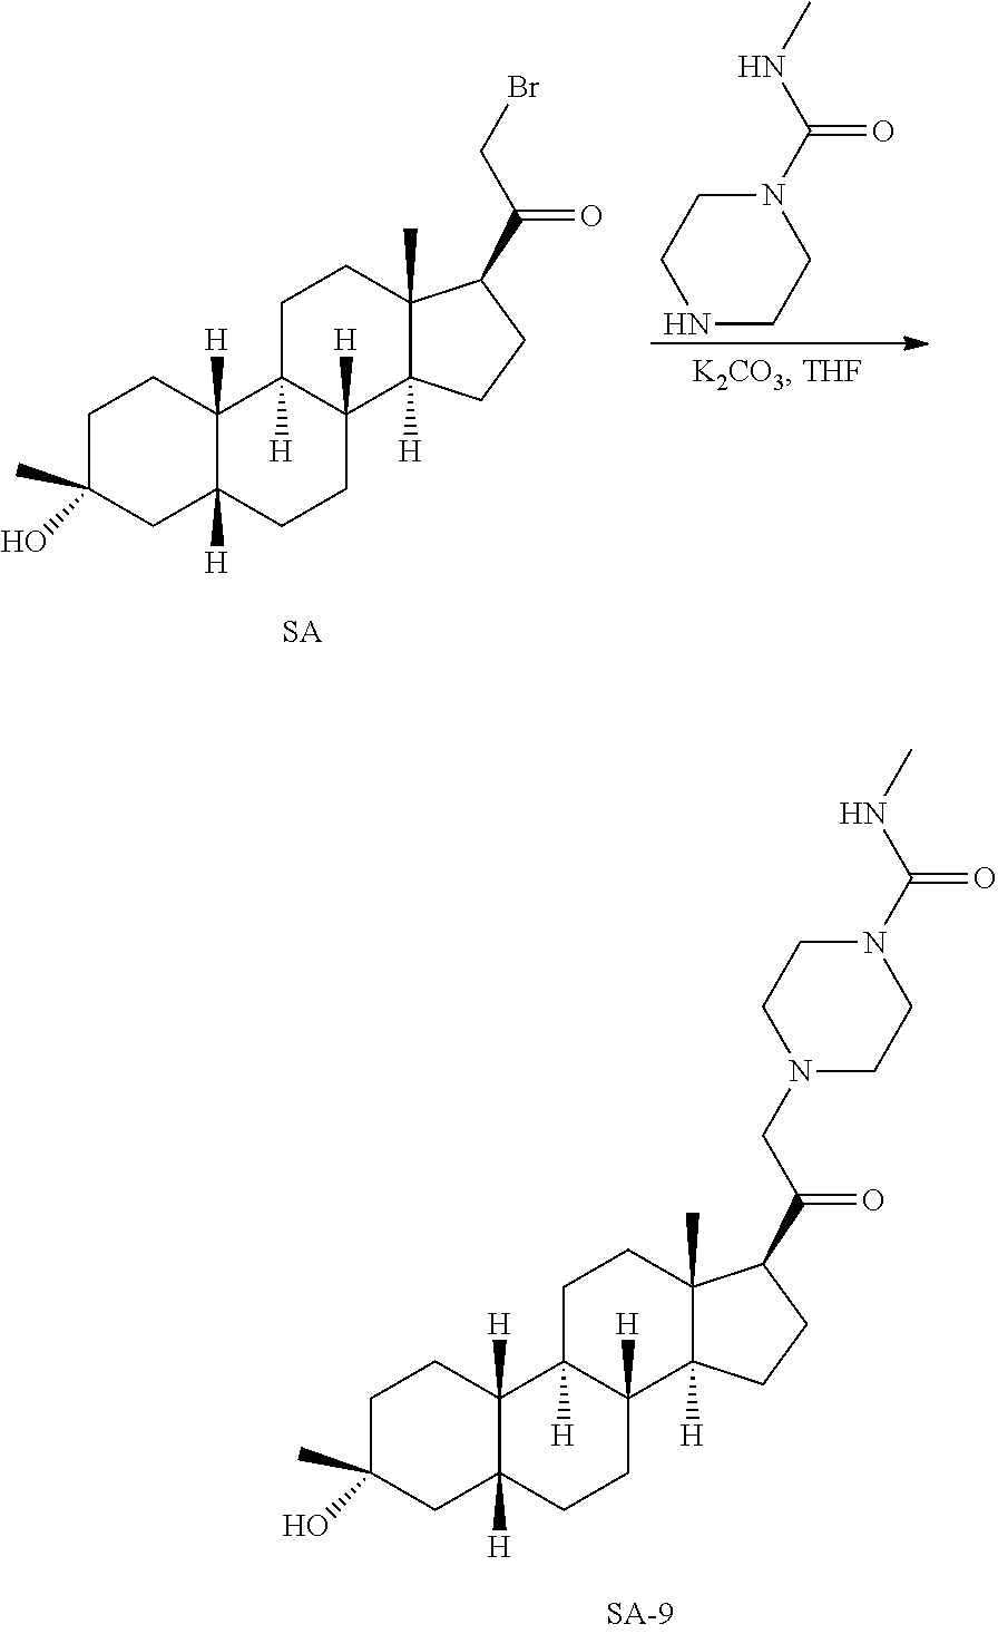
C1C(O)(C)CC2([H])C([H])(C1)C1([H])C([H])(CC2)C2([H])C(C)(CC1)C(C(CBr)=O)CC2.N1CCN(C(NC)=O)CC1.C1C(O)(C)CC2([H])C([H])(C1)C1([H])C([H])(CC2)C2([H])C(C)(CC1)C(C(CN1CCN(C(NC)=O)CC1)=O)CC2
